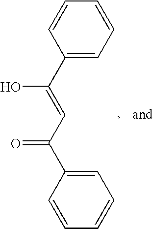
C(C=C(C1=CC=CC=C1)O)(=O)C1=CC=CC=C1
